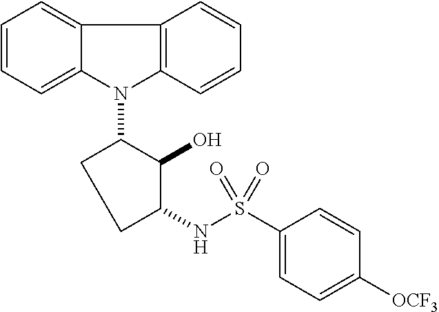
N1(C2CCC(NS(C3=CC=C([OCF3])C=C3)(=O)=O)C2O)C2=C(C3=CC=CC=C13)C=CC=C2
